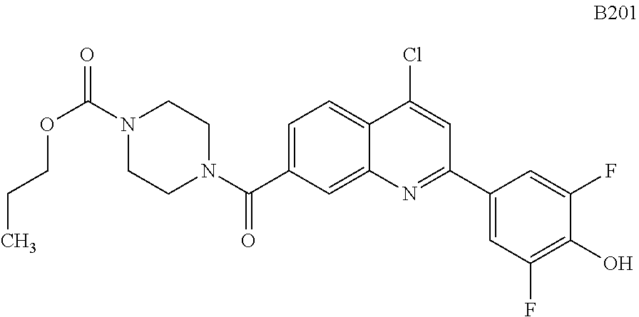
C1=C(C(N2CCN(C(=O)OCCC)CC2)=O)C=C2C(=C1)C(Cl)=CC(C1=CC(F)=C(O)C(F)=C1)=N2
